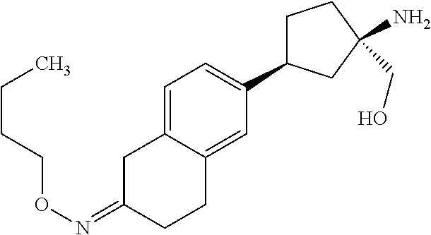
C1C(=NOCCCC)CCC2=CC(C3CCC(CO)(N)C3)=CC=C12
